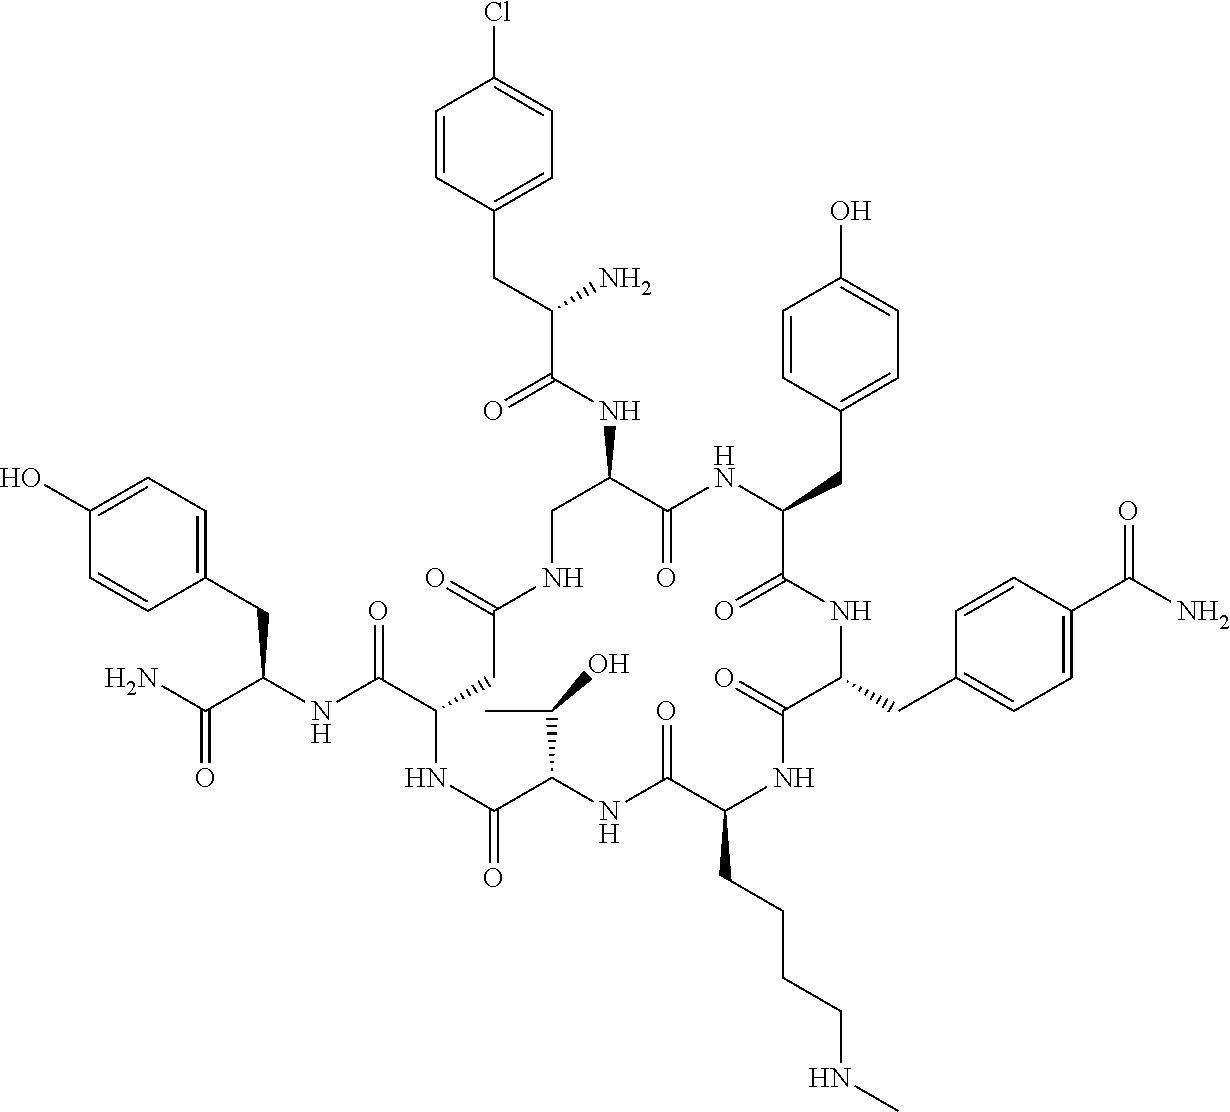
C1=C(O)C=CC(CC(NC(C2CC(=O)NCC(NC(C(CC3=CC=C(Cl)C=C3)N)=O)C(=O)NC(CC3=CC=C(O)C=C3)C(=O)NC(CC3=CC=C(C(N)=O)C=C3)C(=O)NC(CCCCNC)C(=O)NC(C(C)O)C(=O)N2)=O)C(N)=O)=C1
